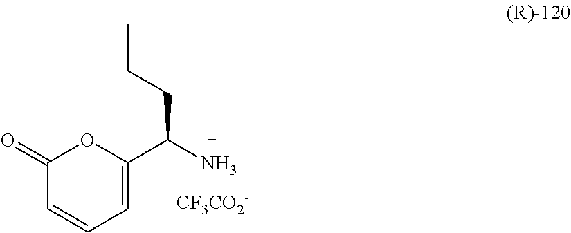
C1(=O)C=CC=C(C(N)CCC)O1.[CF3CO2-]
